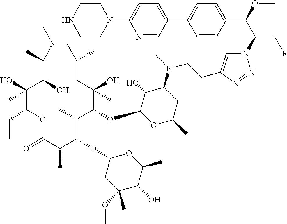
C1(O)(C)C(CC)OC(=O)C(C)C(OC2CC(OC)(C)C(O)C(C)O2)C(C)C(OC2OC(C)CC(N(C)CCC3=CN(C(C(OC)C4=CC=C(C5=CC=C(N6CCNCC6)N=C5)C=C4)CF)N=N3)C2O)C(O)(C)CC(C)CN(C)C(C)C1O
